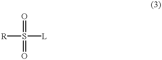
[R]S(=O)(=O)[L]
